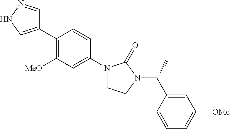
C1(C2=C([MeO])C=C(N3CCN(C(C4=CC([OMe])=CC=C4)C)C3=O)C=C2)=CNN=C1
